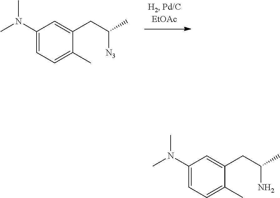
C1(N(C)C)=CC=C(C)C(CC(C)[N3])=C1.C1(N(C)C)=CC=C(C)C(CC(C)N)=C1
